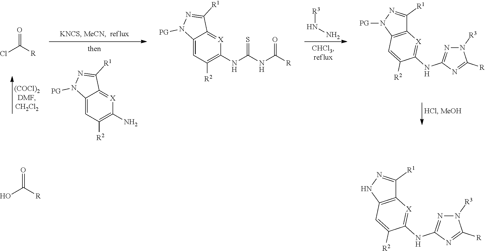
[R3]NN.C12=CC([R2])=C(N)[X]=C1C([R1])=NN2[PG].ClC([R])=O.C12=CC([R2])=C(NC(NC([R])=O)=S)[X]=C1C([R1])=NN2[PG].N1([R3])N=C(NC2=[X]C3=C(C=C2[R2])N([PG])N=C3[R1])N=C1[R].N1([R3])N=C(NC2=[X]C3=C(C=C2[R2])NN=C3[R1])N=C1[R].OC([R])=O
